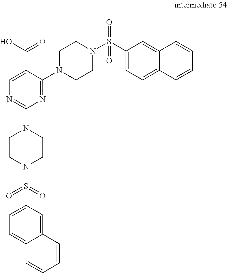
C(C1=CN=C(N2CCN(S(=O)(=O)C3=CC=C4C(=C3)C=CC=C4)CC2)N=C1N1CCN(S(C2=CC=C3C(=C2)C=CC=C3)(=O)=O)CC1)(O)=O
